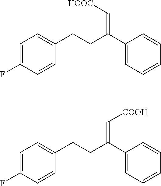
C1=CC(F)=CC=C1CCC(C1=CC=CC=C1)=C[HOOC].C1=CC(F)=CC=C1CCC(C1=CC=CC=C1)=C[COOH]
